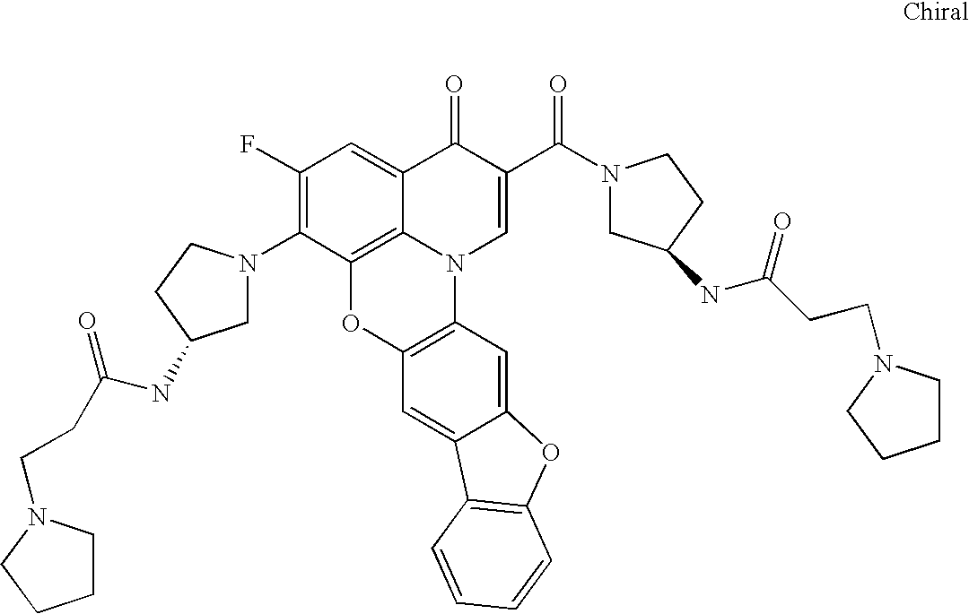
C12=C3C(=CC(F)=C1N1CC(NC(CCN4CCCC4)=O)CC1)C(=O)C(C(=O)N1CC(NC(CCN4CCCC4)=O)CC1)=CN3C1=C(O2)C=C2C(=C1)OC1=C2C=CC=C1
